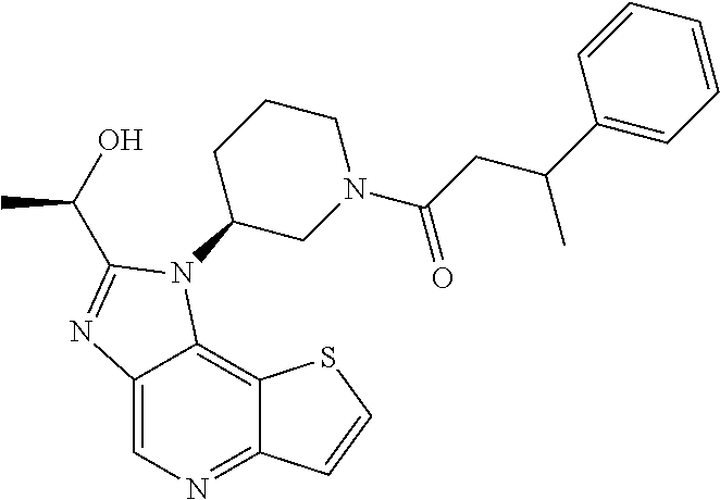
C12=CN=C3C(=C1N(C1CN(C(CC(C4=CC=CC=C4)C)=O)CCC1)C(C(O)C)=N2)SC=C3
